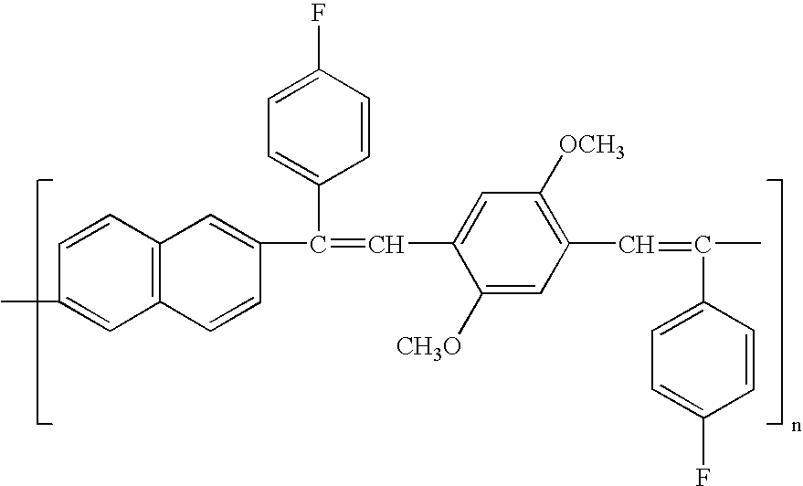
C12=C(C=CC(C)=C1)C=C(C(=CC1=CC([OCH3])=C(C=C(C)C3=CC=C(F)C=C3)C=C1[CH3O])C1=CC=C(F)C=C1)C=C2
